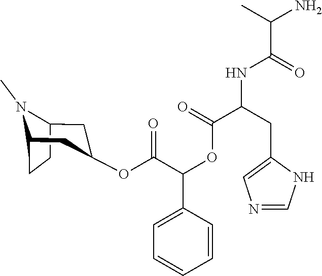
C12CCC(N1C)CC(OC(C(C1=CC=CC=C1)OC(C(NC(C(N)C)=O)CC1=CN=CN1)=O)=O)C2
